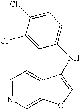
N(C1=COC2=CN=CC=C21)C1=CC=C(Cl)C(Cl)=C1
